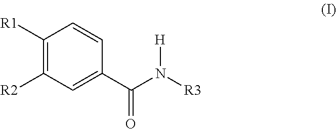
C1([R1])=C([R2])C=C(C(N([R3])[H])=O)C=C1
